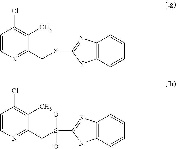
C1=CN=C(CSC2=NC3=C(N2)C=CC=C3)C(C)=C1Cl.C1=CN=C(CS(C2=NC3=C(N2)C=CC=C3)(=O)=O)C(C)=C1Cl
